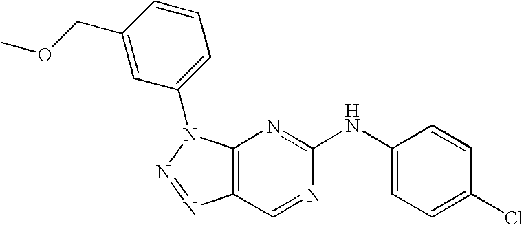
C12=C(N(C3=CC=CC(COC)=C3)N=N1)N=C(NC1=CC=C(Cl)C=C1)N=C2
